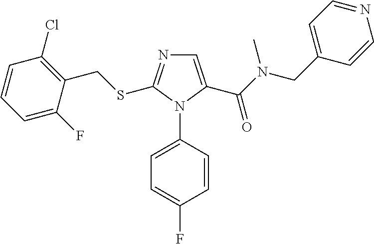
C1=C(C(N(CC2=CC=NC=C2)C)=O)N(C2=CC=C(F)C=C2)C(SCC2=C(Cl)C=CC=C2F)=N1
